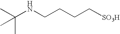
C(NCCCC[SO3H])(C)(C)C
